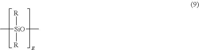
[SiO]([R])([R])(C)C
